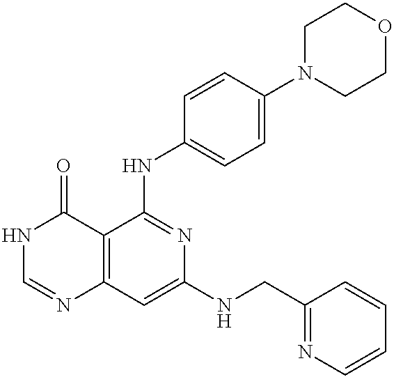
C12=C(C=C(NCC3=NC=CC=C3)N=C1NC1=CC=C(N3CCOCC3)C=C1)N=CNC2=O
